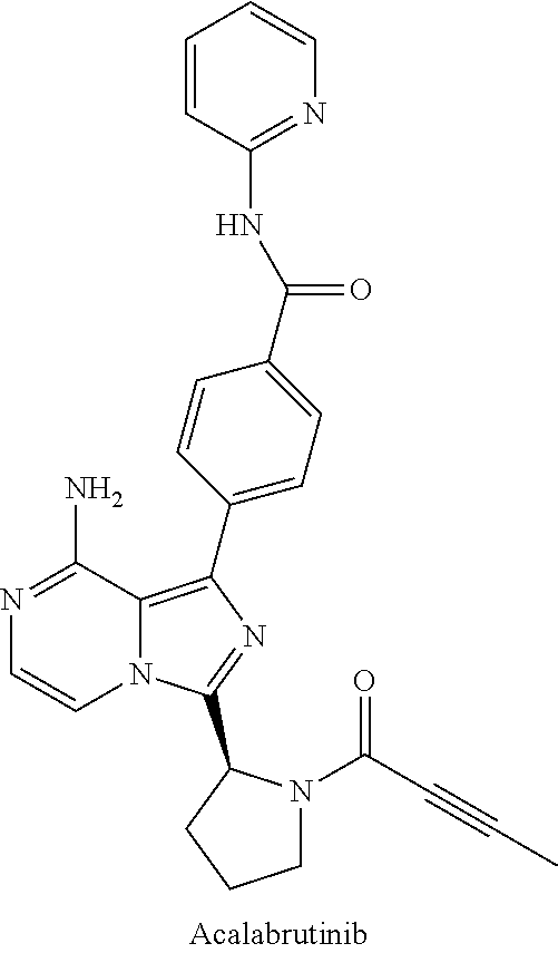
C1=CC(NC(C2=CC=C(C3=C4N(C=CN=C4N)C(C4N(C(C#CC)=O)CCC4)=N3)C=C2)=O)=NC=C1
